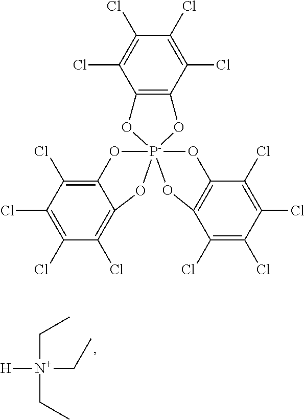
C([N+](CC)([H])CC)C.C1(Cl)=C(Cl)C(Cl)=C(Cl)C2=C1O[P-]13(O2)(OC2=C(Cl)C(Cl)=C(Cl)C(Cl)=C2O1)OC1=C(C(Cl)=C(Cl)C(Cl)=C1Cl)O3
